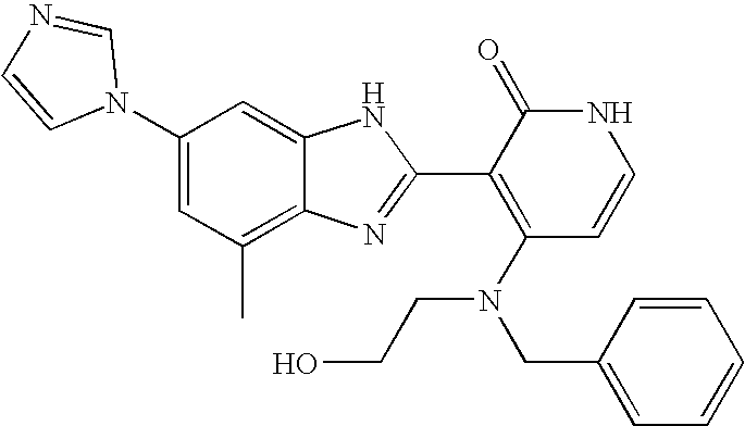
C1(C)=C2C(=CC(N3C=NC=C3)=C1)NC(C1=C(N(CC3=CC=CC=C3)CCO)C=CNC1=O)=N2
